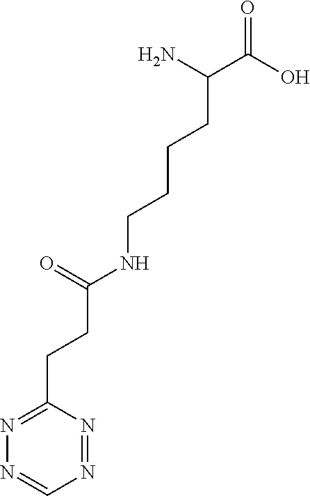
N1=NC(CCC(NCCCCC(C(O)=O)N)=O)=NN=C1
